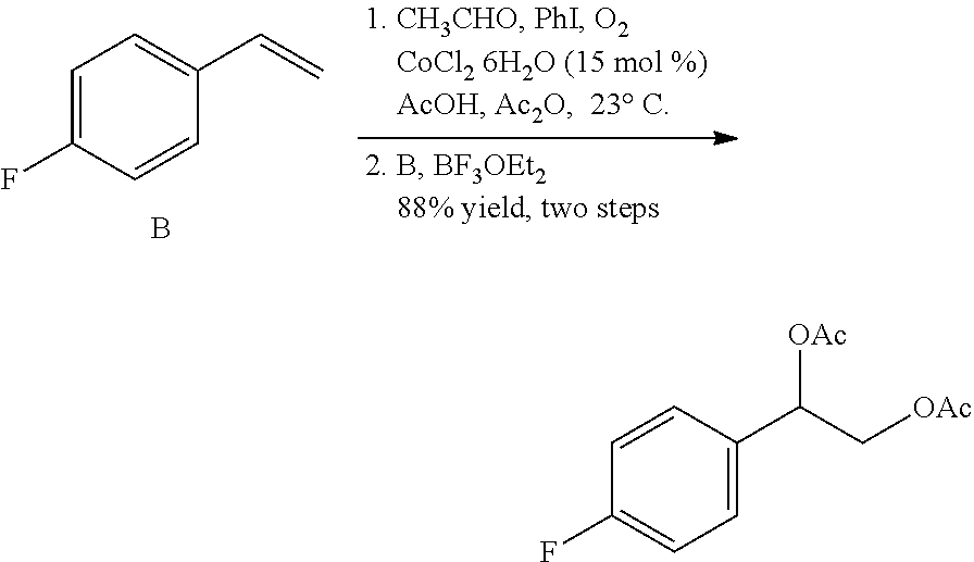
C1=C(F)C=CC(C=C)=C1.B.C1=C(C(C[OAc])[OAc])C=CC(F)=C1
